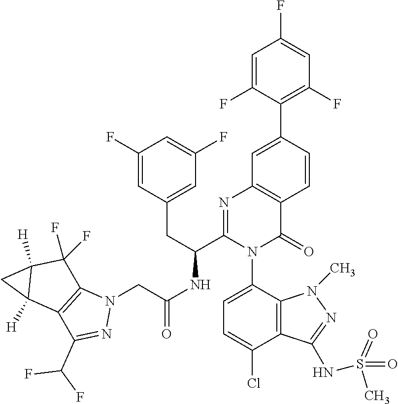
C(NC(C1=NC2=C(C(=O)N1C1=CC=C(Cl)C3=C1N(C)N=C3NS(=O)(=O)C)C=CC(C1=C(F)C=C(F)C=C1F)=C2)CC1=CC(F)=CC(F)=C1)(=O)CN1C2=C(C(C(F)F)=N1)C1([H])C([H])(C2(F)F)C1
